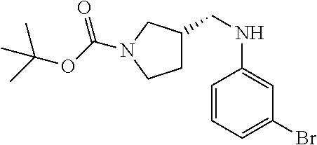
C1C(CNC2=CC(Br)=CC=C2)CN(C(OC(C)(C)C)=O)C1
